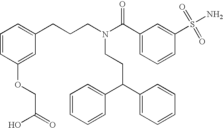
N(CCC(C1=CC=CC=C1)C1=CC=CC=C1)(CCCC1=CC=CC(OCC(=O)O)=C1)C(C1=CC=CC(S(N)(=O)=O)=C1)=O
